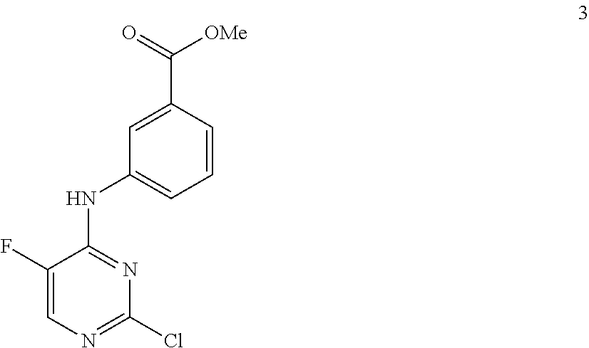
C1(F)=CN=C(Cl)N=C1NC1=CC=CC(C([OMe])=O)=C1
